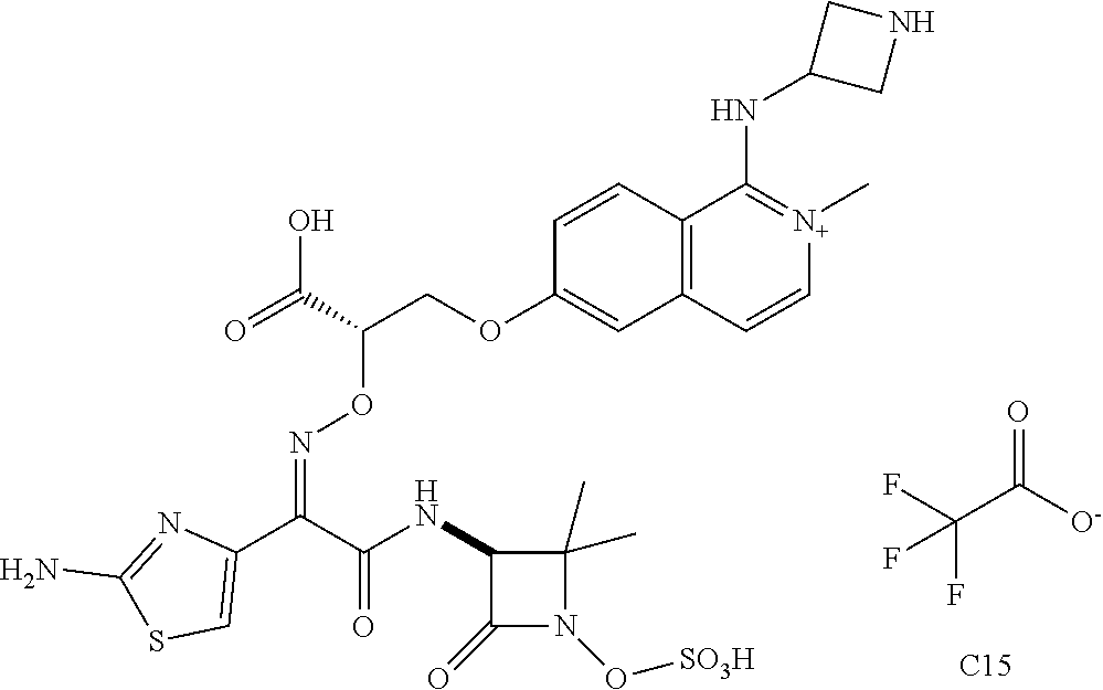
C1=CC2=C(C=C1OCC(ON=C(C(=O)NC1C(=O)N(O[SO3H])C1(C)C)C1=CSC(N)=N1)C(O)=O)C=C[N+](C)=C2NC1CNC1.O=C(C(F)(F)F)[O-].[C15]
